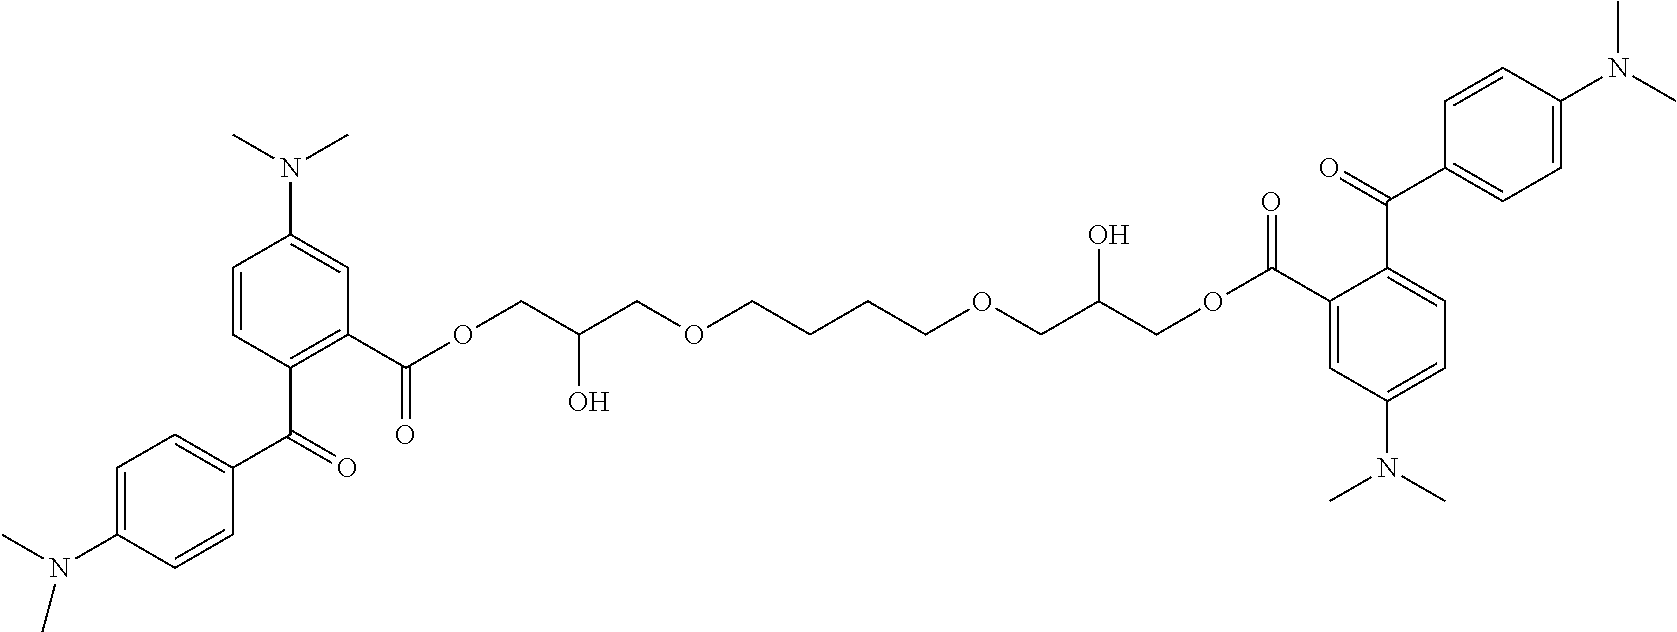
C1=CC(N(C)C)=CC=C1C(C1=C(C(OCC(COCCCCOCC(COC(C2=CC(N(C)C)=CC=C2C(=O)C2=CC=C(N(C)C)C=C2)=O)O)O)=O)C=C(N(C)C)C=C1)=O
